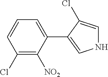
C1=CC(Cl)=C([NO2])C(C2=CNC=C2Cl)=C1
